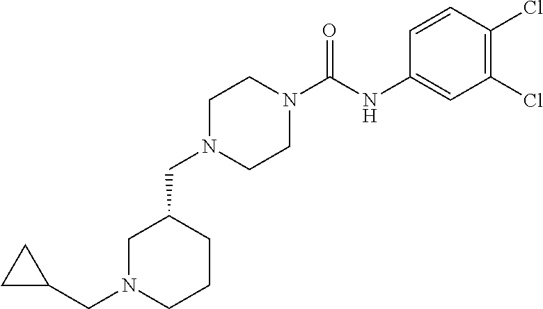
C1(CN2CCN(C(=O)NC3=CC(Cl)=C(Cl)C=C3)CC2)CN(CC2CC2)CCC1
